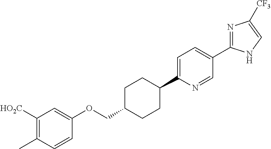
N1=C(C2=CC=C(C3CCC(COC4=CC([HO2C])=C(C)C=C4)CC3)N=C2)NC=C1[CF3]
